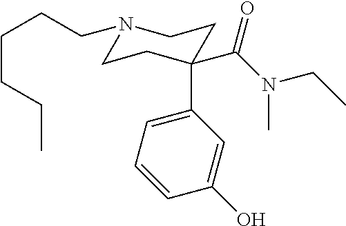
N1(CCCCCC)CCC(C2=CC=CC(O)=C2)(C(N(CC)C)=O)CC1
